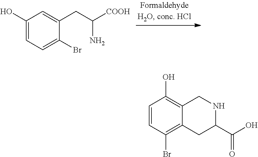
C1(O)=CC=C(Br)C(CC([COOH])N)=C1.C1=CC(O)=C2CNC(C(=O)O)CC2=C1Br
